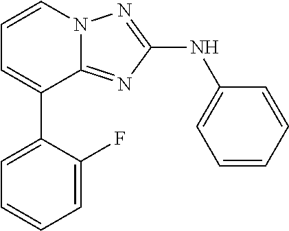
C1=CN2C(=NC(NC3=CC=CC=C3)=N2)C(C2=CC=CC=C2F)=C1
